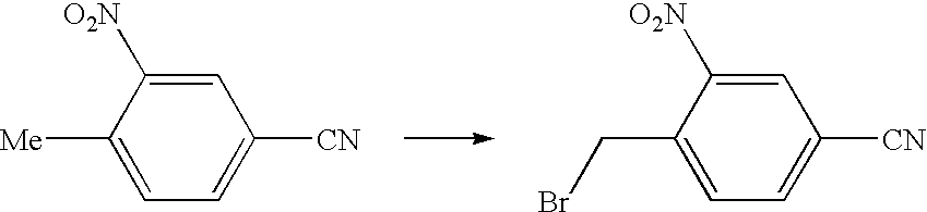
C1([Me])=CC=C([CN])C=C1[O2N].C1(CBr)=CC=C([CN])C=C1[O2N]
